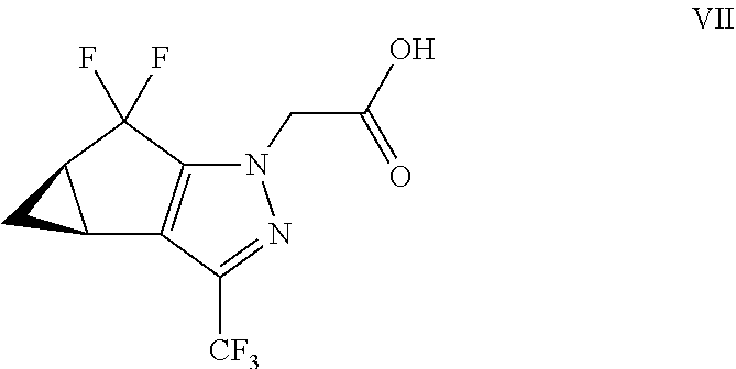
C12C3=C(C(F)(F)C1C2)N(CC(O)=O)N=C3[CF3]
